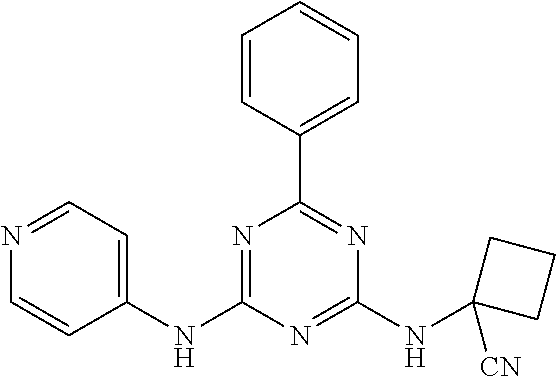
C1(NC2=NC(C3=CC=CC=C3)=NC(NC3([CN])CCC3)=N2)=CC=NC=C1
